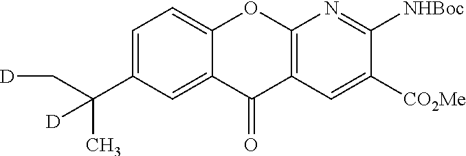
C12=CC(C(C[D])(C)[D])=CC=C1OC1=C(C=C([CO2Me])C([NHBoc])=N1)C2=O
